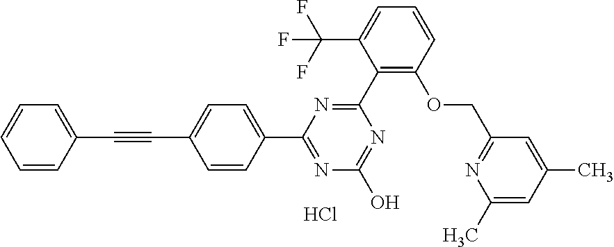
N1=C(O)N=C(C2=CC=C(C#CC3=CC=CC=C3)C=C2)N=C1C1=C(OCC2=NC(C)=CC(C)=C2)C=CC=C1C(F)(F)F.Cl
